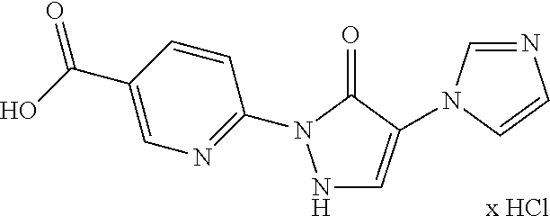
[x HCl].N1C=C(N2C=NC=C2)C(=O)N1C1=NC=C(C(O)=O)C=C1
